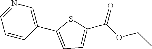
C1(C2=CC=C(C(OCC)=O)S2)=CN=CC=C1
